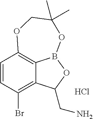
C1=CC(Br)=C2C3=C1OCC(C)(C)OB3OC2CN.Cl
